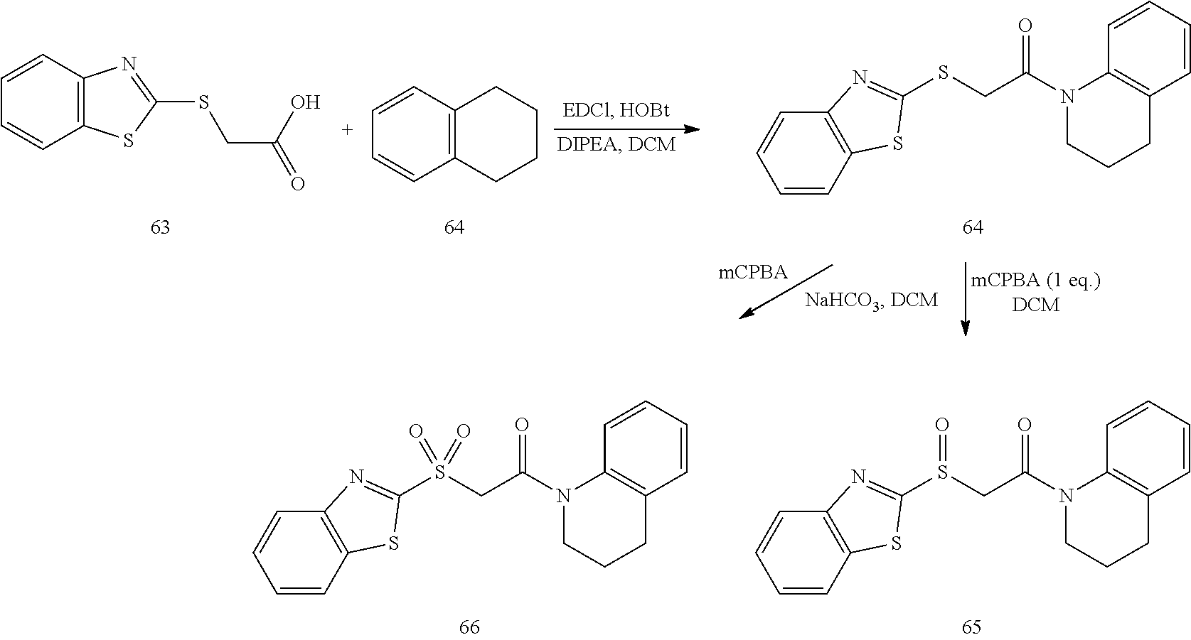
C1=CC2=C(C=C1)N=C(SCC(N1CCCC3=C1C=CC=C3)=O)S2.C12=C(C=CC=C1)N=C(SCC(=O)O)S2.C12=C(C=CC=C1)CCCC2.C1=CC2=C(C=C1)N=C(S(CC(N1CCCC3=C1C=CC=C3)=O)(=O)=O)S2.C1=CC2=C(C=C1)N=C(S(CC(N1CCCC3=C1C=CC=C3)=O)=O)S2
